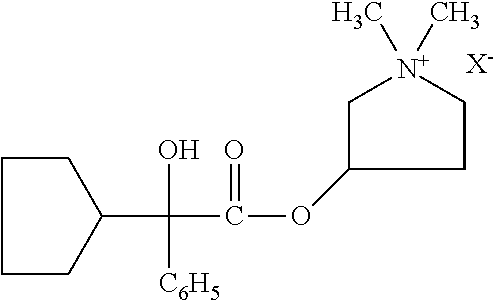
C1CC(C(C(OC2C[N+](C)(C)CC2)=O)(O)[C6H5])CC1.[X-]
